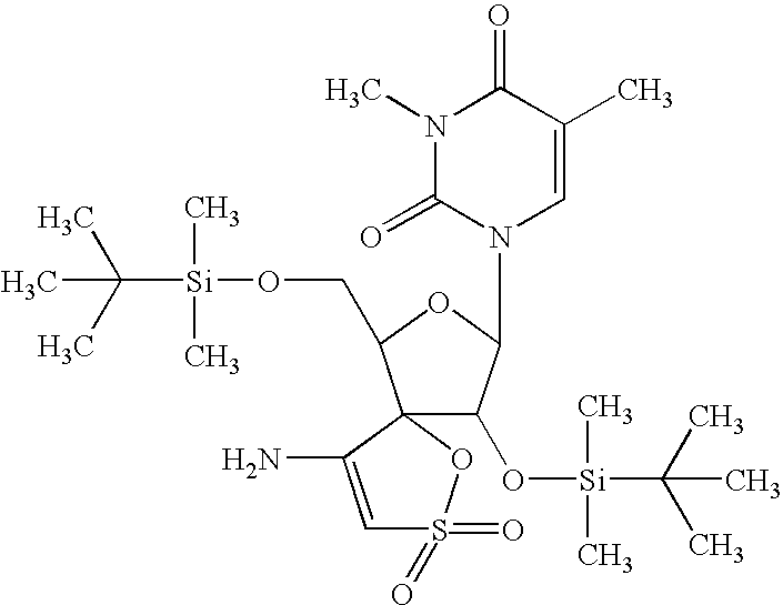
C([Si](C)(C)OCC1OC(N2C=C(C)C(=O)N(C)C2=O)C(O[Si](C(C)(C)C)(C)C)C12C(N)=CS(=O)(=O)O2)(C)(C)C
